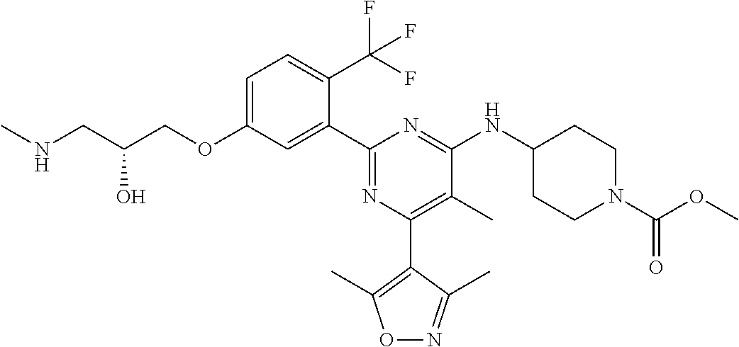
C1=C(OCC(CNC)O)C=C(C2=NC(C3=C(C)ON=C3C)=C(C)C(NC3CCN(C(=O)OC)CC3)=N2)C(C(F)(F)F)=C1
